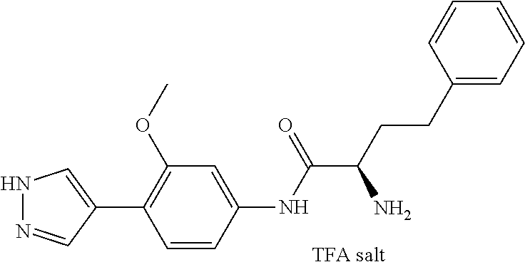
N1N=CC(C2=C(OC)C=C(NC(C(N)CCC3=CC=CC=C3)=O)C=C2)=C1
